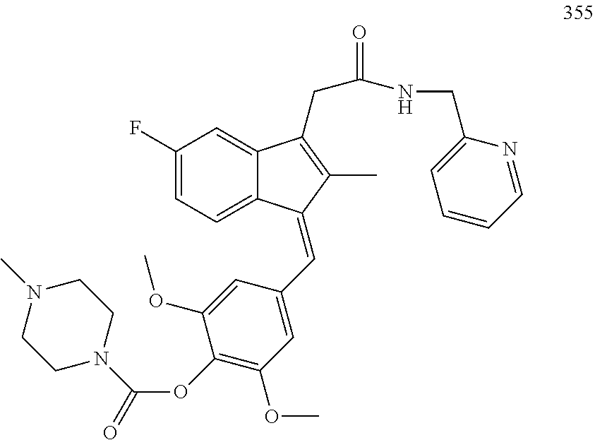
C1=C(F)C=C2C(=C1)C(=CC1=CC(OC)=C(OC(N3CCN(C)CC3)=O)C(OC)=C1)C(C)=C2CC(=O)NCC1=CC=CC=N1
